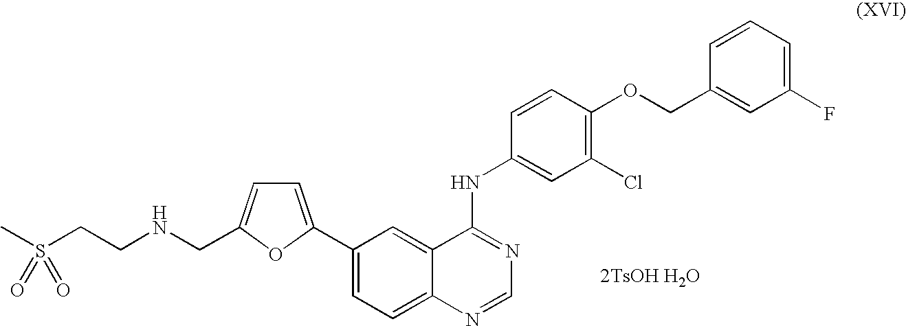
C1(F)=CC=CC(COC2=C(Cl)C=C(NC3=NC=NC4=CC=C(C5=CC=C(CNCCS(C)(=O)=O)O5)C=C34)C=C2)=C1
